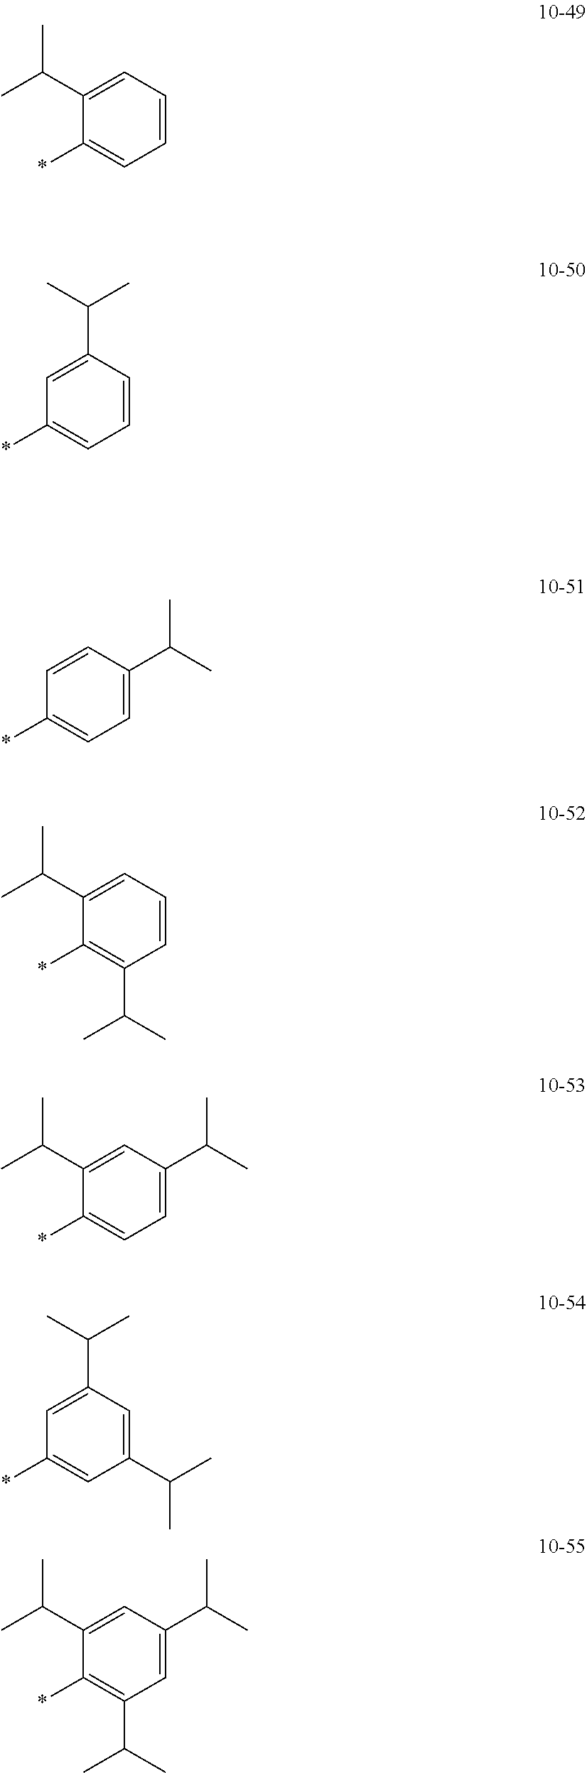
*C1=CC=CC(C(C)C)=C1.*C1=CC=CC=C1C(C)C.*C1=CC=C(C(C)C)C=C1.*C1=C(C(C)C)C=CC=C1C(C)C.*C1=CC=C(C(C)C)C=C1C(C)C.*C1=CC(C(C)C)=CC(C(C)C)=C1.*C1=C(C(C)C)C=C(C(C)C)C=C1C(C)C
